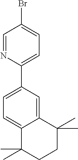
C12=CC(C3=CC=C(Br)C=N3)=CC=C1C(C)(C)CCC2(C)C
